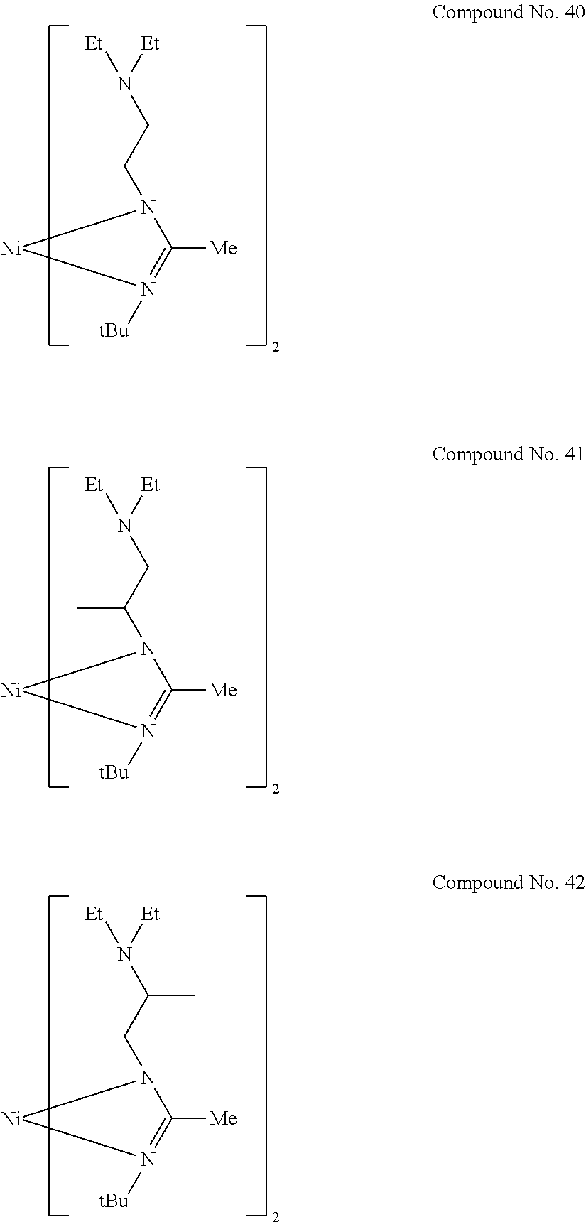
[Et]N([Et])CCN1C([Me])=N([tBu])[Ni]1.[Et]N([Et])CC(N1C([Me])=N([tBu])[Ni]1)C.[Et]N([Et])C(CN1C([Me])=N([tBu])[Ni]1)C
